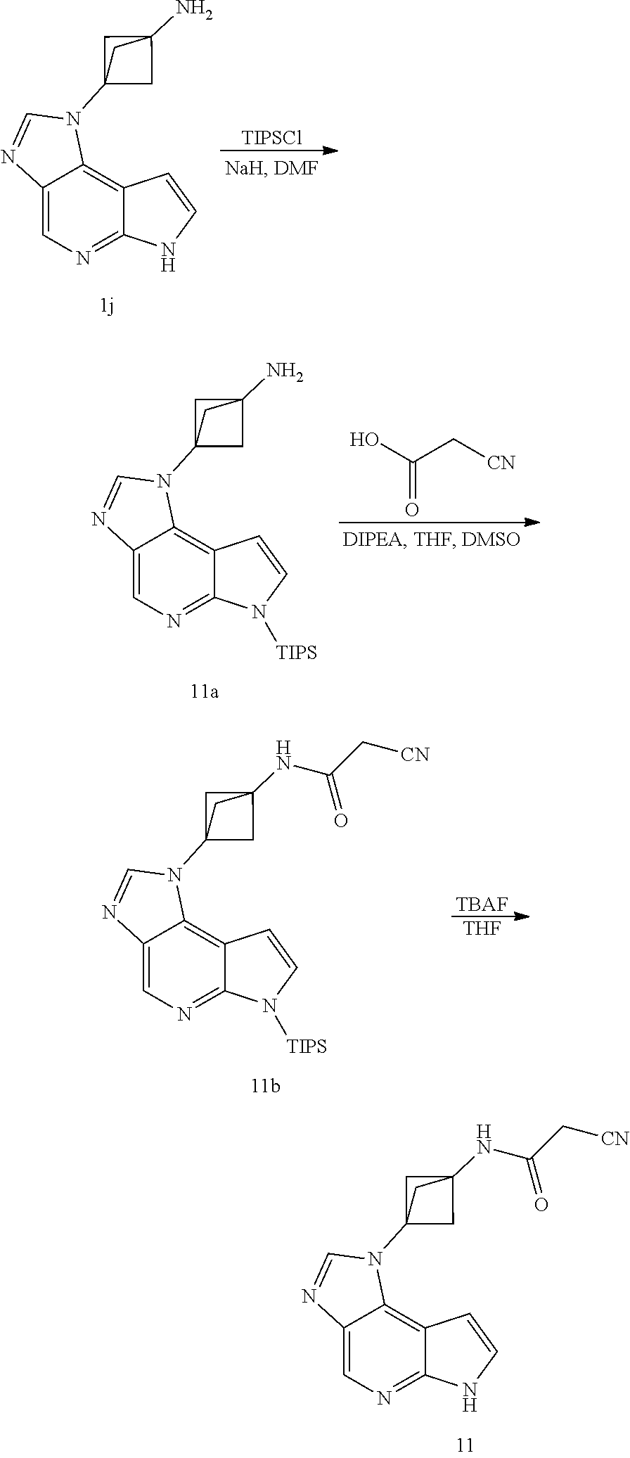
C12=NC=C3C(=C1C=CN2)N(C12CC(N)(C1)C2)C=N3.[TIPSCl].OC(C[CN])=O.C12=NC=C3C(=C1C=CN2[TIPS])N(C12CC(N)(C1)C2)C=N3.[TBAF].[THF].C12=NC=C3C(=C1C=CN2[TIPS])N(C12CC(NC(C[CN])=O)(C1)C2)C=N3.C12=NC=C3C(=C1C=CN2)N(C12CC(NC(C[CN])=O)(C1)C2)C=N3
